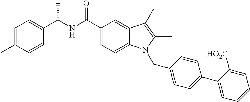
C1=C(C)C=CC(C(NC(C2=CC=C3C(=C2)C(C)=C(C)N3CC2=CC=C(C3=CC=CC=C3[HO2C])C=C2)=O)C)=C1
